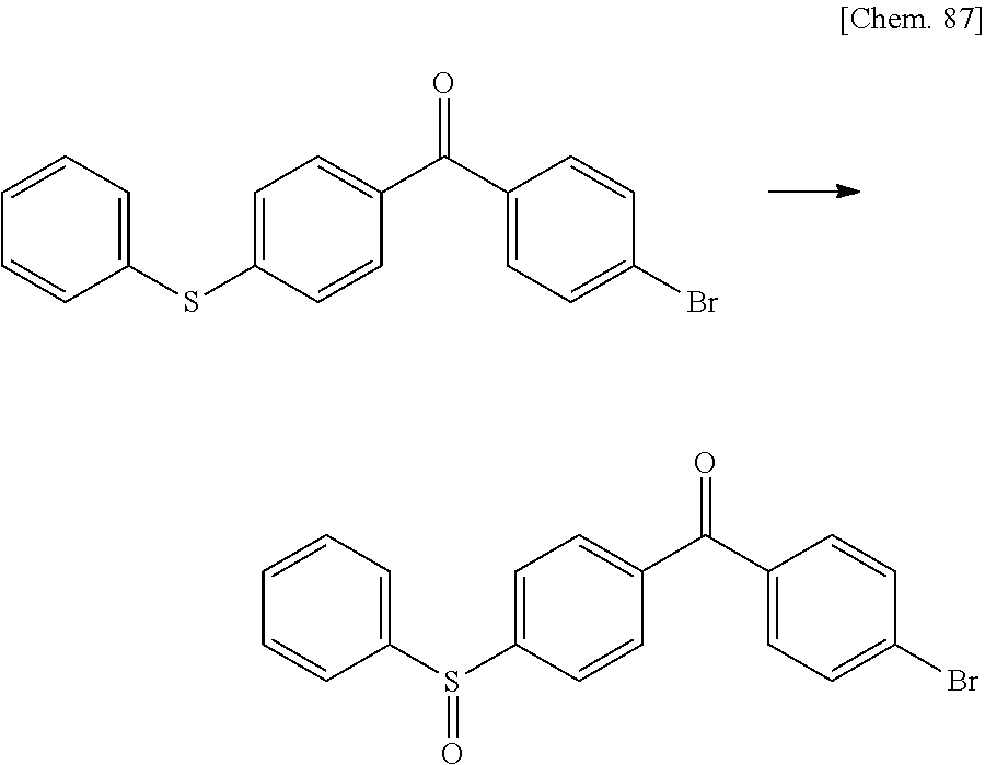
C1(C(C2=CC=C(SC3=CC=CC=C3)C=C2)=O)=CC=C(Br)C=C1.C1(C(C2=CC=C(S(C3=CC=CC=C3)=O)C=C2)=O)=CC=C(Br)C=C1
